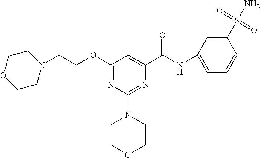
N(C(C1=CC(OCCN2CCOCC2)=NC(N2CCOCC2)=N1)=O)C1=CC=CC(S(N)(=O)=O)=C1
